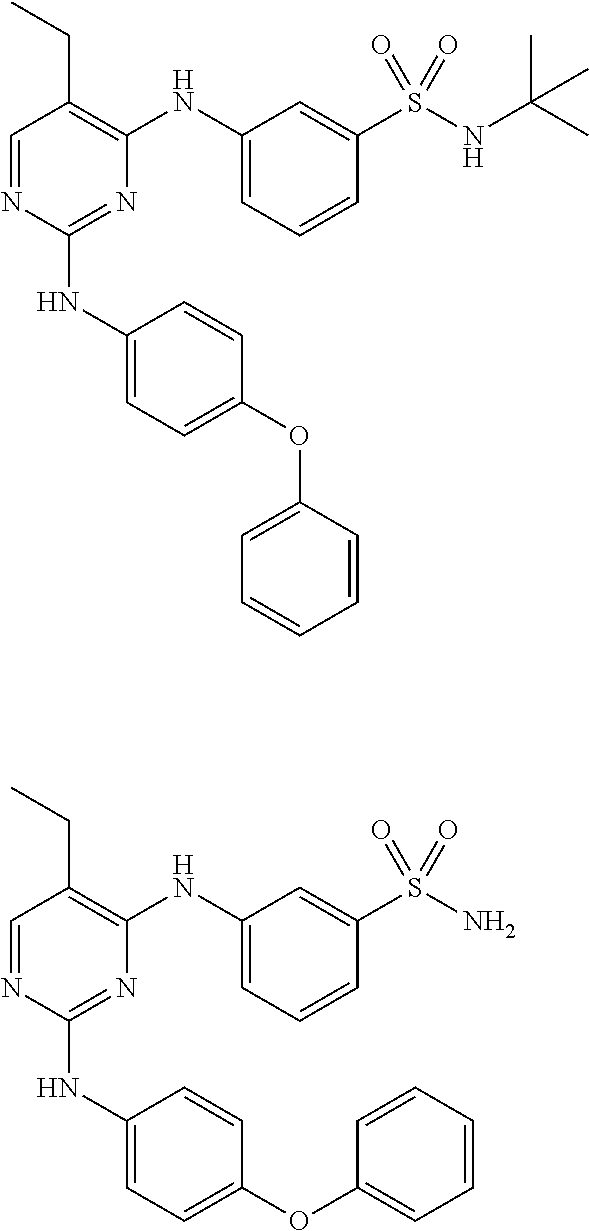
C1=NC(NC2=CC=C(OC3=CC=CC=C3)C=C2)=NC(NC2=CC=CC(S(NC(C)(C)C)(=O)=O)=C2)=C1CC.C1=NC(NC2=CC=C(OC3=CC=CC=C3)C=C2)=NC(NC2=CC=CC(S(N)(=O)=O)=C2)=C1CC
